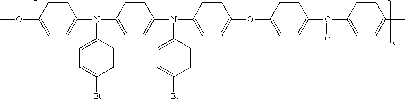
COC1=CC=C(N(C2=CC=C(N(C3=CC=C(OC4=CC=C(C(C5=CC=C(C)C=C5)=O)C=C4)C=C3)C3=CC=C([Et])C=C3)C=C2)C2=CC=C([Et])C=C2)C=C1
